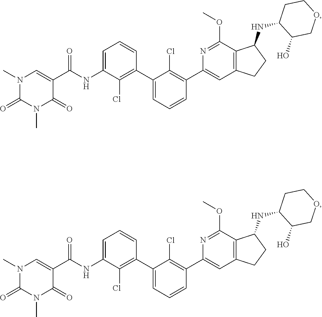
CN1C(=O)N(C)C=C(C(=O)NC2=CC=CC(C3=CC=CC(C4=CC5=C(C(OC)=N4)C(NC4CCOCC4O)CC5)=C3Cl)=C2Cl)C1=O.CN1C(=O)N(C)C=C(C(=O)NC2=CC=CC(C3=CC=CC(C4=CC5=C(C(OC)=N4)C(NC4CCOCC4O)CC5)=C3Cl)=C2Cl)C1=O
